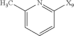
C1=CC=C(C)N=C1[X9]
